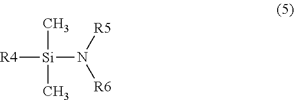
[R4][Si](C)(C)N([R5])[R6]
